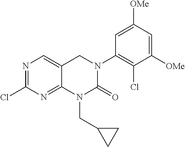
C1(Cl)=NC=C2C(=N1)N(CC1CC1)C(=O)N(C1=C(Cl)C([OMe])=CC([OMe])=C1)C2
